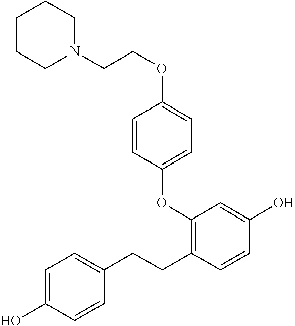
C1(OC2=CC=C(OCCN3CCCCC3)C=C2)=C(CCC2=CC=C(O)C=C2)C=CC(O)=C1
